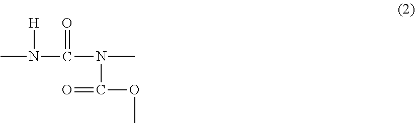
CN([H])C(=O)N(C(=O)OC)C
